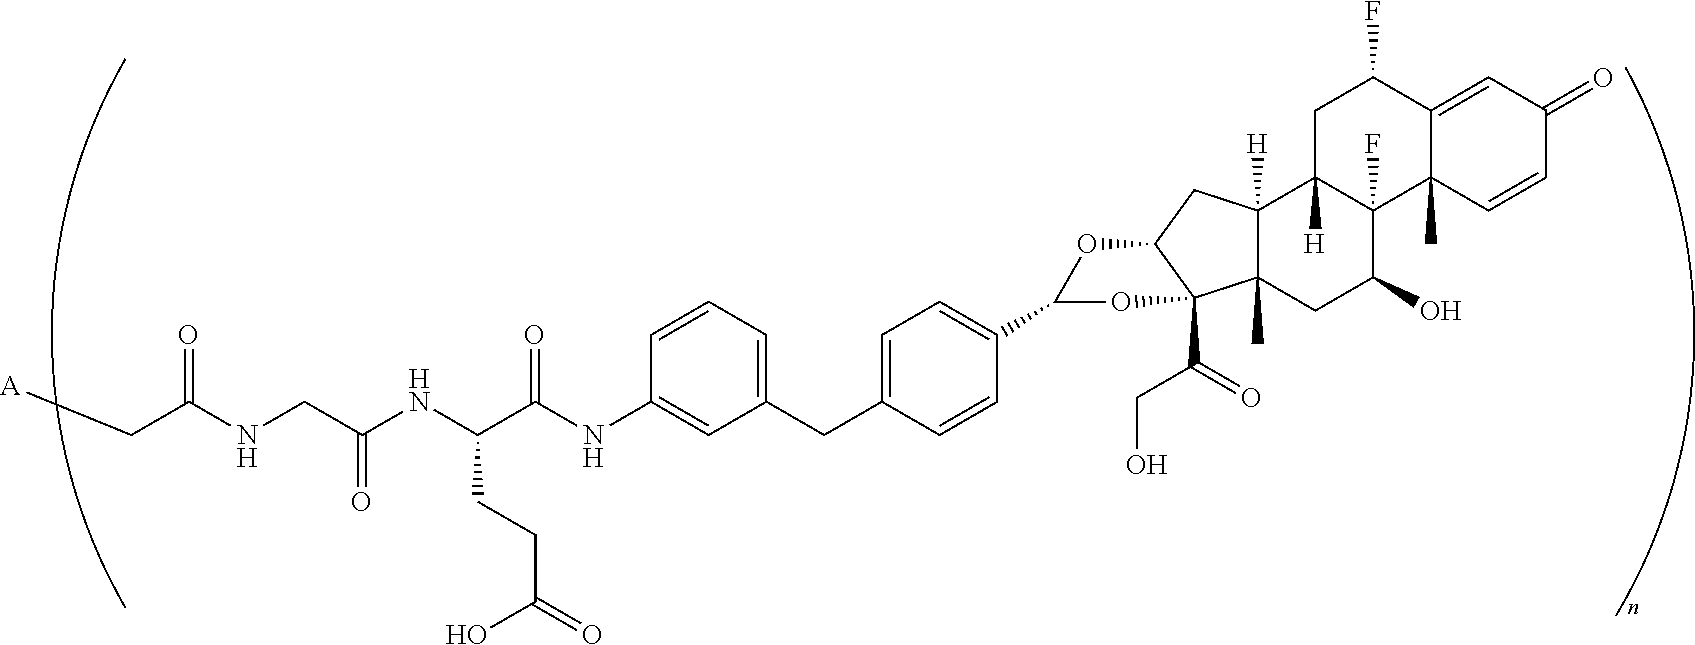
C(C(NC1=CC(CC2=CC=C(C3OC4C(C(CO)=O)(C5(C)C([H])(C4)C4([H])C(F)(C(O)C5)C5(C)C(=CC(=O)C=C5)C(F)C4)O3)C=C2)=CC=C1)=O)(NC(CNC(C[A])=O)=O)CCC(=O)O
